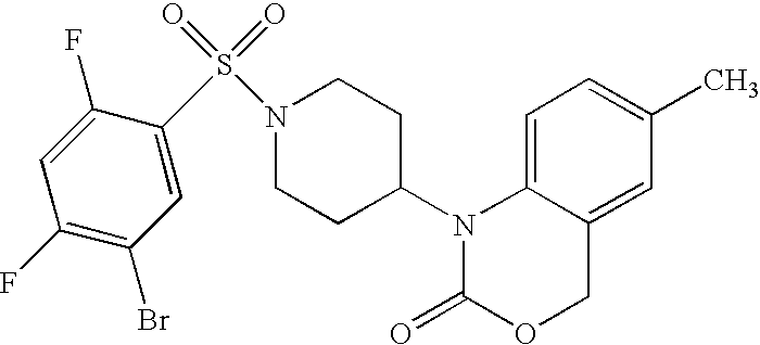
C1=C2C(=CC(C)=C1)COC(=O)N2C1CCN(S(=O)(=O)C2=CC(Br)=C(F)C=C2F)CC1
